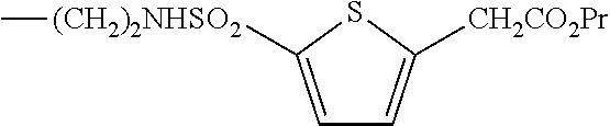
C1=C([(CH2)2NHSO2]C)SC([CH2CO2Pr])=C1
